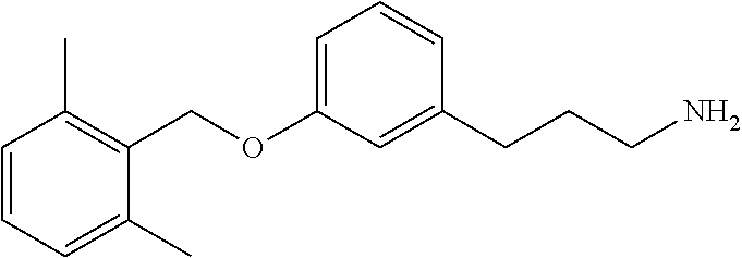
C(OC1=CC=CC(CCCN)=C1)C1=C(C)C=CC=C1C
